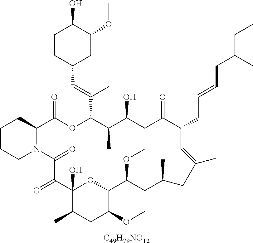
C1CCN2C(C1)C(=O)OC(C(=CC1CC(OC)C(O)CC1)C)C(C)C(O)CC(=O)C(CC=CCC(CC)C)C=C(C)CC(C)CC(OC)C1OC(O)(C(=O)C2=O)C(C)CC1OC.[C49H79NO12]
